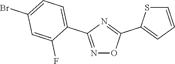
N1=C(C2=CC=C(Br)C=C2F)N=C(C2=CC=CS2)O1
